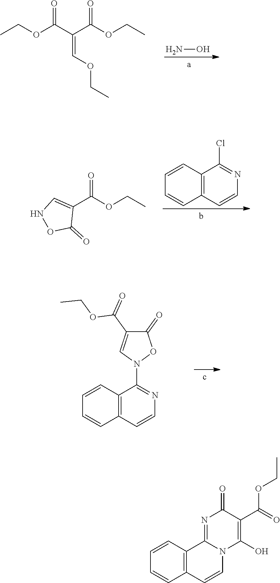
NO.CCOC(C(C(OCC)=O)=COCC)=O.C12=C(C=CN=C1Cl)C=CC=C2.C1(C(OCC)=O)=CNOC1=O.C12=C(C=CN=C1N1OC(=O)C(C(=O)OCC)=C1)C=CC=C2.C12=C(C=CC=C1)C1=NC(=O)C(C(=O)OCC)=C(O)N1C=C2
